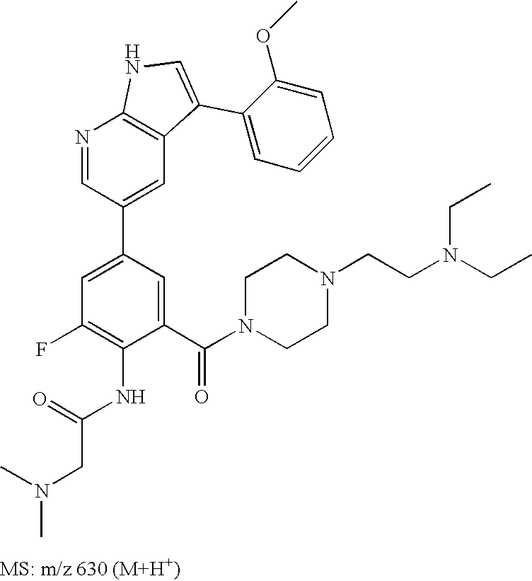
N1=CC(C2=CC(F)=C(NC(CN(C)C)=O)C(C(N3CCN(CCN(CC)CC)CC3)=O)=C2)=CC2=C1NC=C2C1=CC=CC=C1OC
